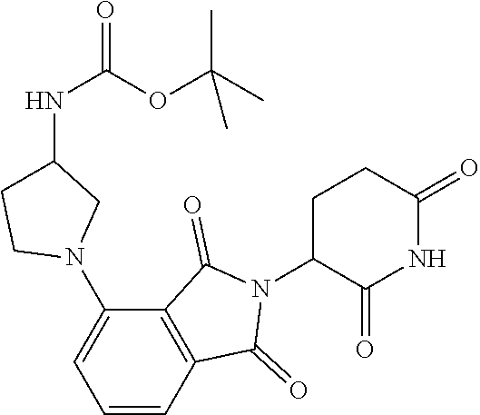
C1C(N2C(=O)C3=C(C2=O)C=CC=C3N2CC(NC(=O)OC(C)(C)C)CC2)C(=O)NC(=O)C1
